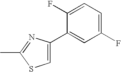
C1(C2=CC(F)=CC=C2F)=CSC(C)=N1
